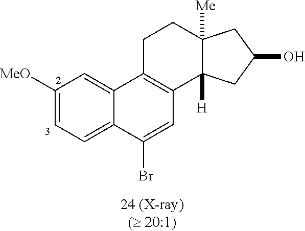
C1=C2C(=CC([MeO])=C1)C1=C(C3([H])C([Me])(CC1)CC(O)C3)C=C2Br
